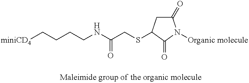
C1(=O)CC(SCC(NCCCC[miniCD4])=O)C(=O)N1[Organic molecule]
